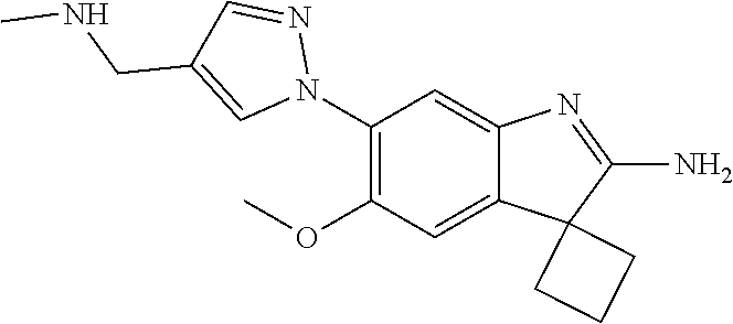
C1(N2N=CC(CNC)=C2)=C(OC)C=C2C(=C1)N=C(N)C21CCC1
